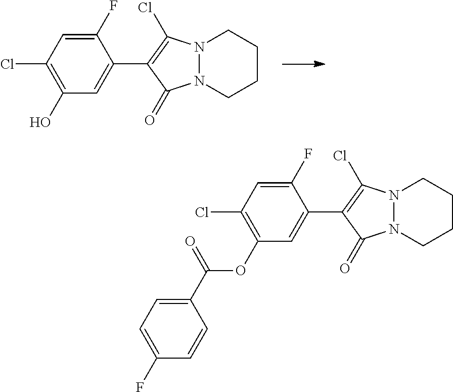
C1(O)=C(Cl)C=C(F)C(C2=C(Cl)N3N(C2=O)CCCC3)=C1.C1(OC(=O)C2=CC=C(F)C=C2)=C(Cl)C=C(F)C(C2=C(Cl)N3N(C2=O)CCCC3)=C1
